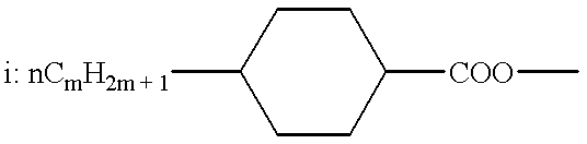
[i: nCmH2m + 1]C1CCC([COO]C)CC1
